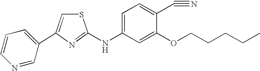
C1=CC=C(C2=CSC(NC3=CC=C(C#N)C(OCCCCC)=C3)=N2)C=N1
